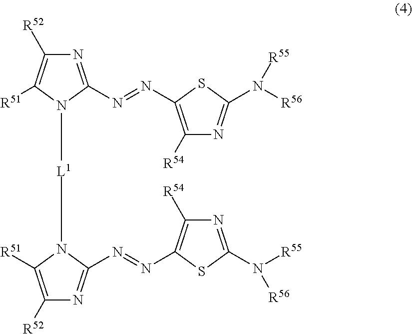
C1([R52])=C([R51])N([L1]N2C(N=NC3=C([R54])N=C(N([R56])[R55])S3)=NC([R52])=C2[R51])C(N=NC2=C([R54])N=C(N([R55])[R56])S2)=N1
